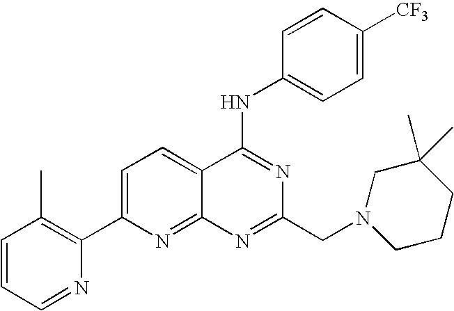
C1=CC=NC(C2=CC=C3C(=N2)N=C(CN2CCCC(C)(C)C2)N=C3NC2=CC=C([CF3])C=C2)=C1C
